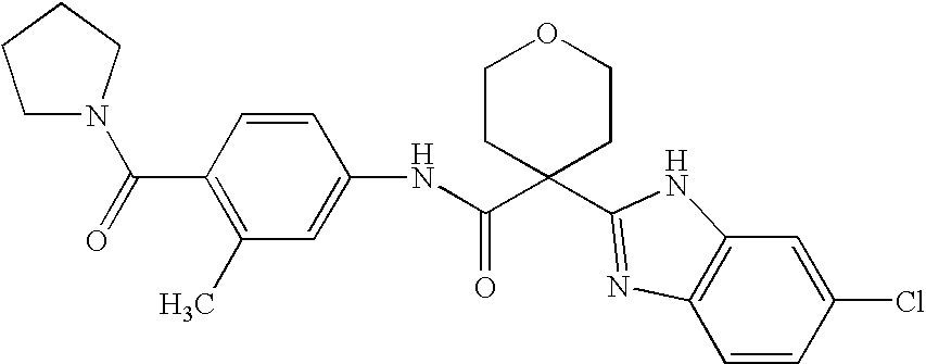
N(C(C1(C2=NC3=C(C=C(Cl)C=C3)N2)CCOCC1)=O)C1=CC(C)=C(C(=O)N2CCCC2)C=C1
